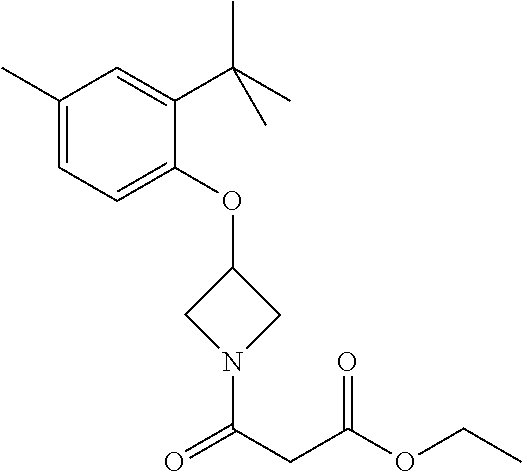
C1(C)=CC=C(OC2CN(C(CC(OCC)=O)=O)C2)C(C(C)(C)C)=C1
